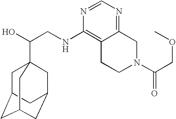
C(CNC1=C2C(=NC=N1)CN(C(=O)COC)CC2)(O)C12CC3CC(CC(C1)C3)C2
